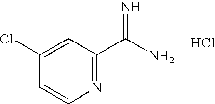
C1(Cl)=CC(C(N)=N)=NC=C1.Cl
